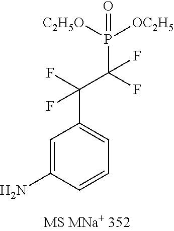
C1=C(N)C=CC=C1C(F)(C(F)(P(=O)([C2H5O])[OC2H5])F)F
